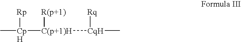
C[CpH]([C(p+1)H]([CqH]([Rq])C)[R(p+1)])[Rp]
